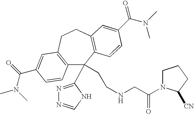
C12=C(CCC3=C(C1(CCNCC(=O)N1CCCC1[CN])C1=NN=CN1)C=CC(C(=O)N(C)C)=C3)C=C(C(N(C)C)=O)C=C2
